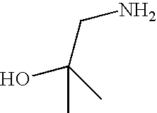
C(CN)(C)(O)C
